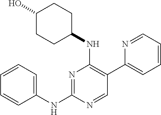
N1=C(NC2=CC=CC=C2)N=CC(C2=CC=CC=N2)=C1NC1CCC(O)CC1
